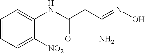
C1=CC=C([NO2])C(NC(CC(=NO)N)=O)=C1
